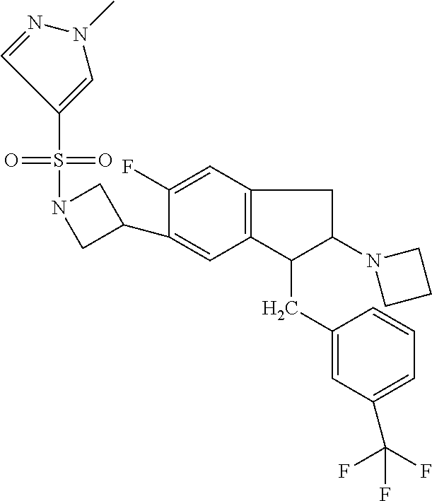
C1(C2=CC3=C(C=C2F)CC(N2CCC2)C3CC2=CC(C(F)(F)F)=CC=C2)CN(S(=O)(=O)C2=CN(C)N=C2)C1
